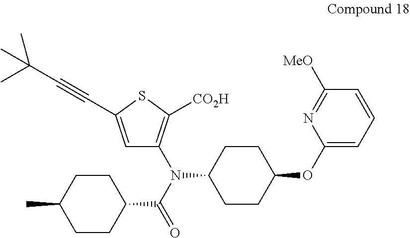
C1=C(C#CC(C)(C)C)SC([CO2H])=C1N(C(=O)C1CCC(C)CC1)C1CCC(OC2=CC=CC([MeO])=N2)CC1
